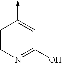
C1=CN=C(O)C=C1->C
